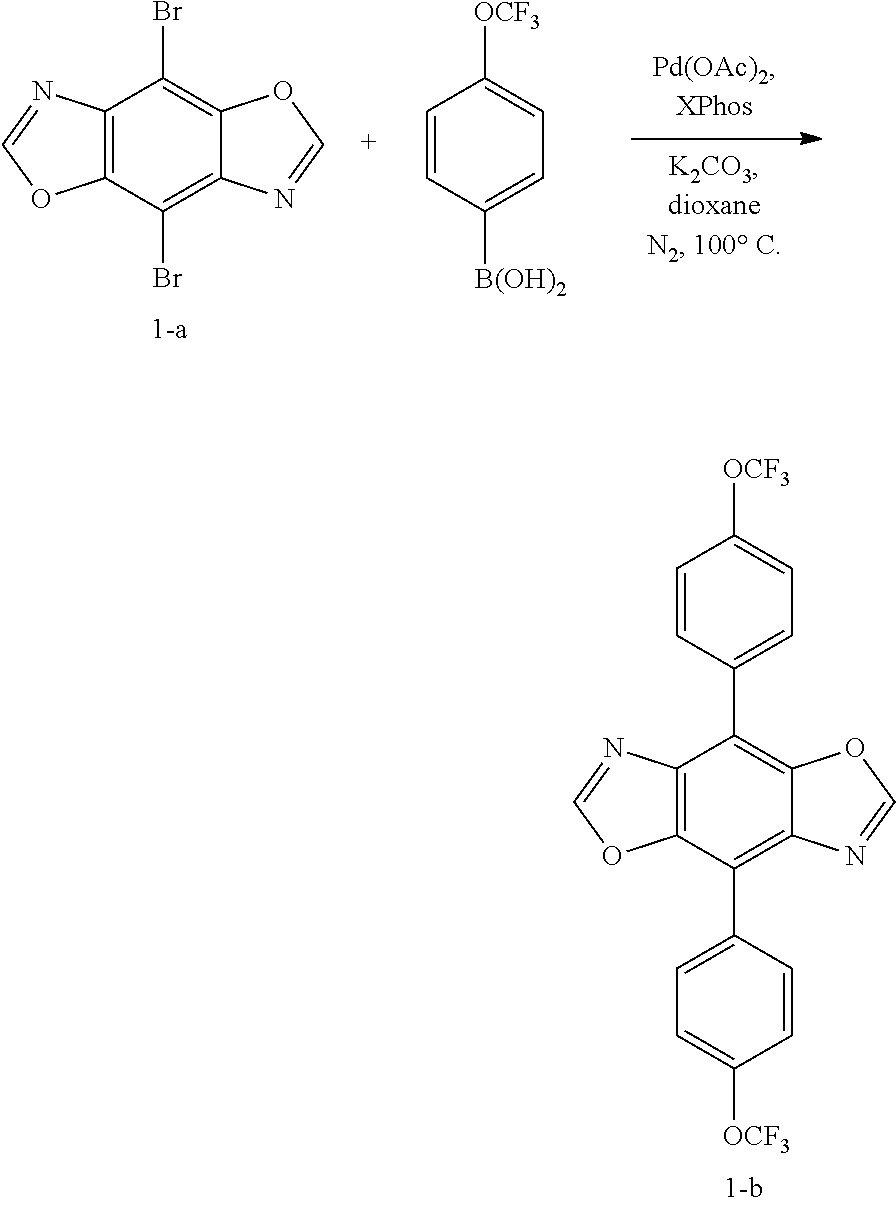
C12=C(C(Br)=C3C(=C1Br)OC=N3)OC=N2.C1=CC([B(OH)2])=CC=C1[OCF3].C12=C(C(C3=CC=C([OCF3])C=C3)=C3C(=C1C1=CC=C([OCF3])C=C1)OC=N3)OC=N2
